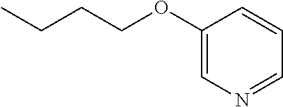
C1(OCCCC)=CN=CC=C1
